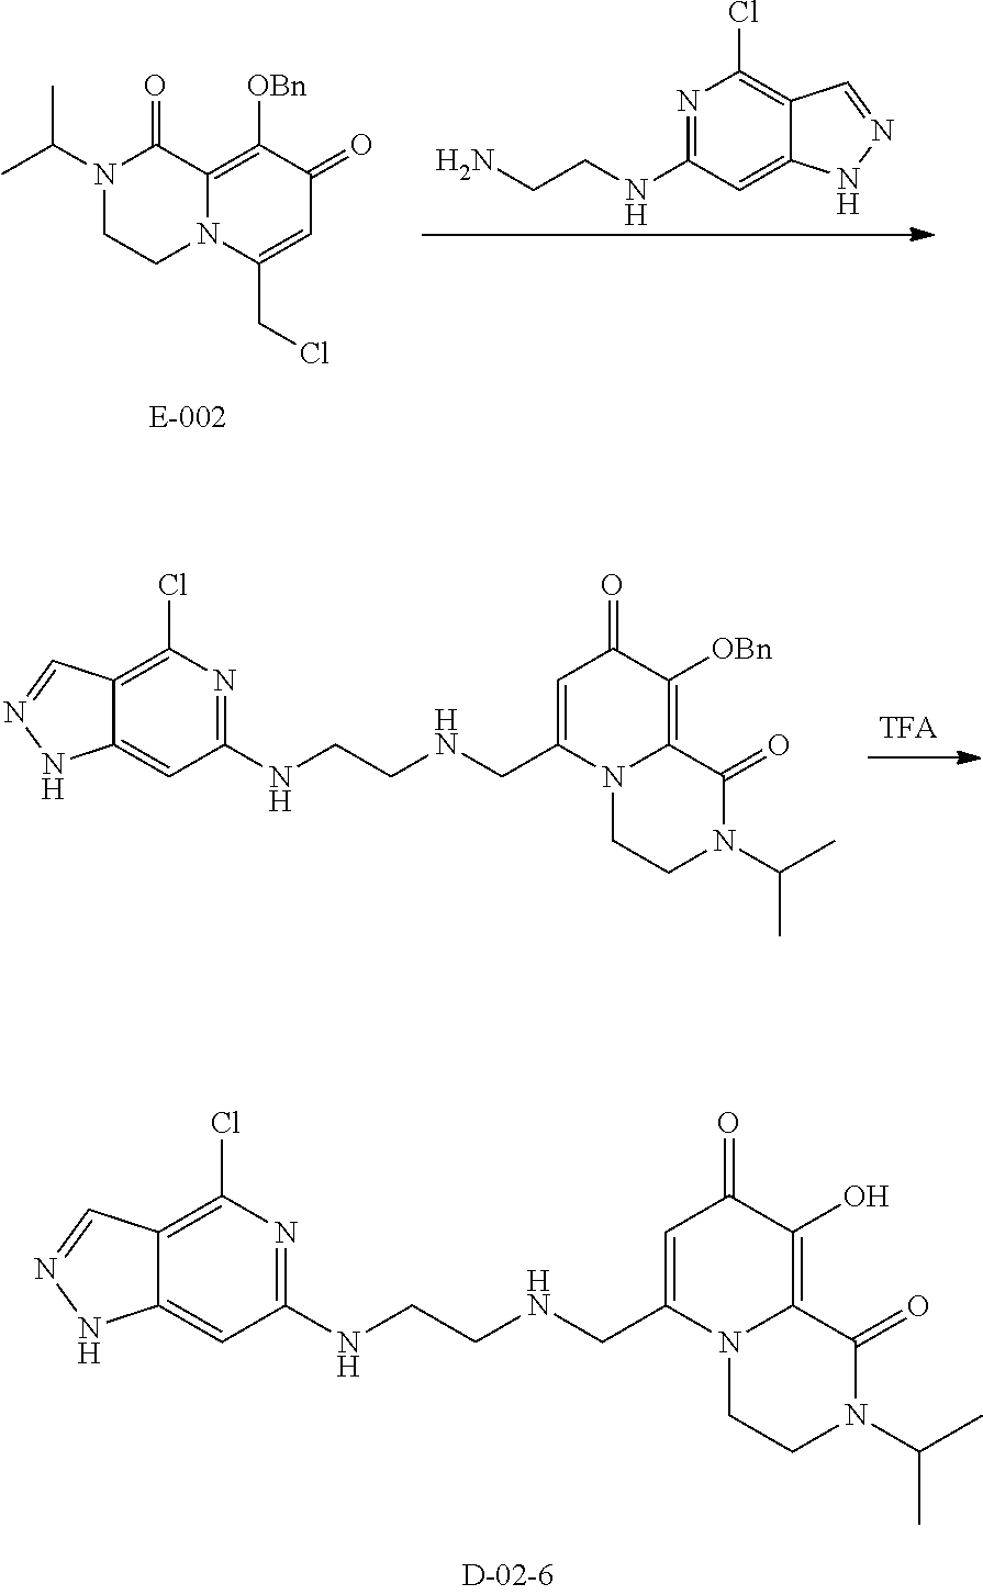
N1(C(C)C)CCN2C(=C([OBn])C(=O)C=C2CCl)C1=O.N1=C(NCCN)C=C2C(=C1Cl)C=NN2.C12=C(Cl)N=C(NCCNCC3=CC(=O)C([OBn])=C4N3CCN(C(C)C)C4=O)C=C1NN=C2.C12=C(Cl)N=C(NCCNCC3=CC(=O)C(O)=C4N3CCN(C(C)C)C4=O)C=C1NN=C2
